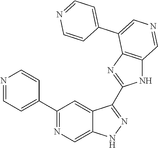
C1(C2=CC=NC=C2)=NC=C2C(=C1)C(C1=NC3=C(N1)C=NC=C3C1=CC=NC=C1)=NN2
